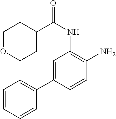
C1=C(C2=CC=CC=C2)C=CC(N)=C1NC(C1CCOCC1)=O
